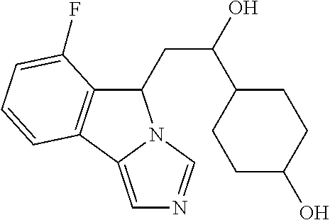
C1(CC(O)C2CCC(O)CC2)C2=C(C3=CN=CN13)C=CC=C2F
